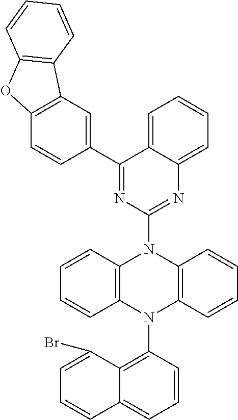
C1=CC2=C(C=C1)N(C1=C3C(=CC=C1)C=CC=C3Br)C1=C(N2C2=NC3=CC=CC=C3C(C3=CC4=C(C=C3)OC3=C4C=CC=C3)=N2)C=CC=C1
